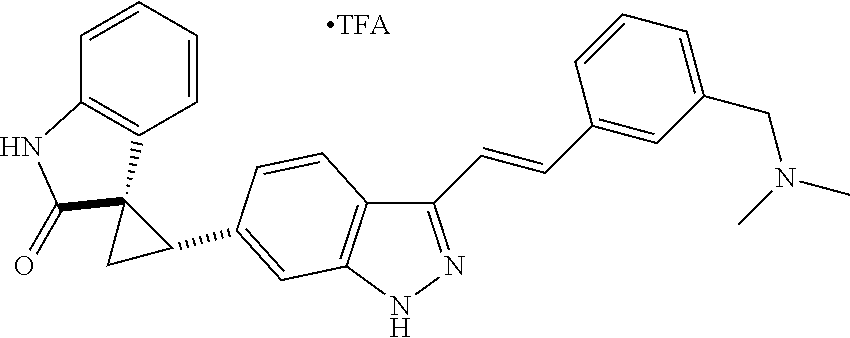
C1=CC=CC2=C1C1(C(=O)N2)CC1C1=CC2=C(C=C1)C(C=CC1=CC(CN(C)C)=CC=C1)=NN2
